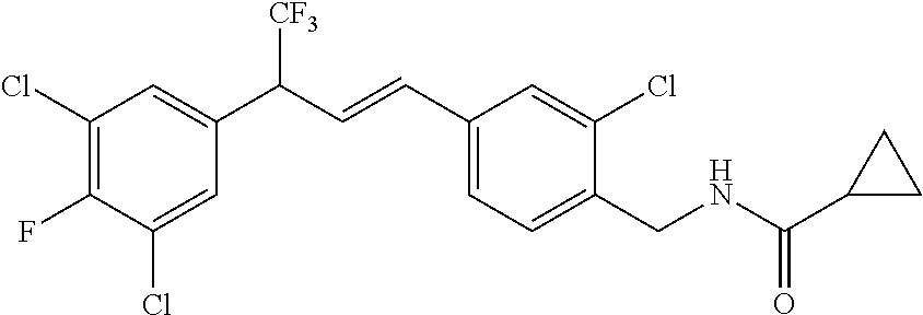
C1(Cl)=C(F)C(Cl)=CC(C([CF3])C=CC2=CC=C(CNC(C3CC3)=O)C(Cl)=C2)=C1
